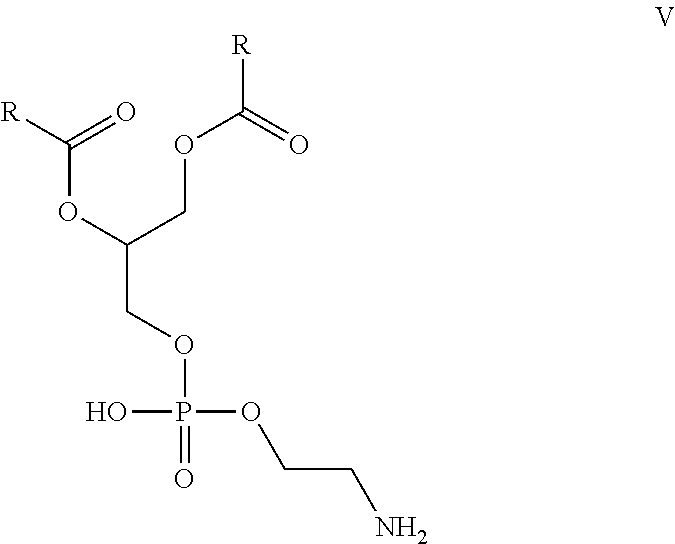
[R]C(=O)OC(COC(=O)[R])COP(O)(OCCN)=O
